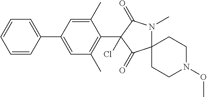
C1(C)=CC(C2=CC=CC=C2)=CC(C)=C1C1(Cl)C(=O)C2(N(C)C1=O)CCN(OC)CC2
